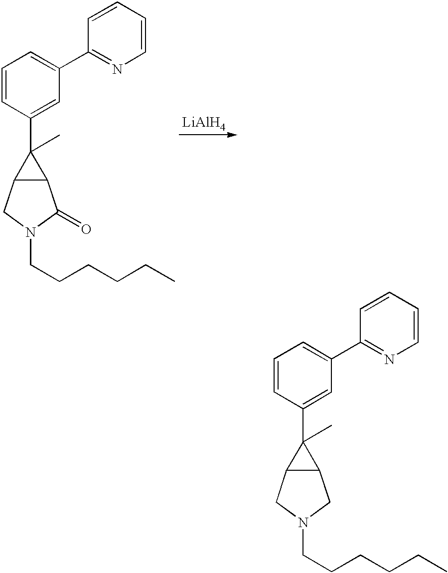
C1=CC(C2(C)C3C2CN(CCCCCC)C3)=CC(C2=NC=CC=C2)=C1.C1=CC(C2(C)C3C2C(=O)N(CCCCCC)C3)=CC(C2=NC=CC=C2)=C1.[LiAlH4]
